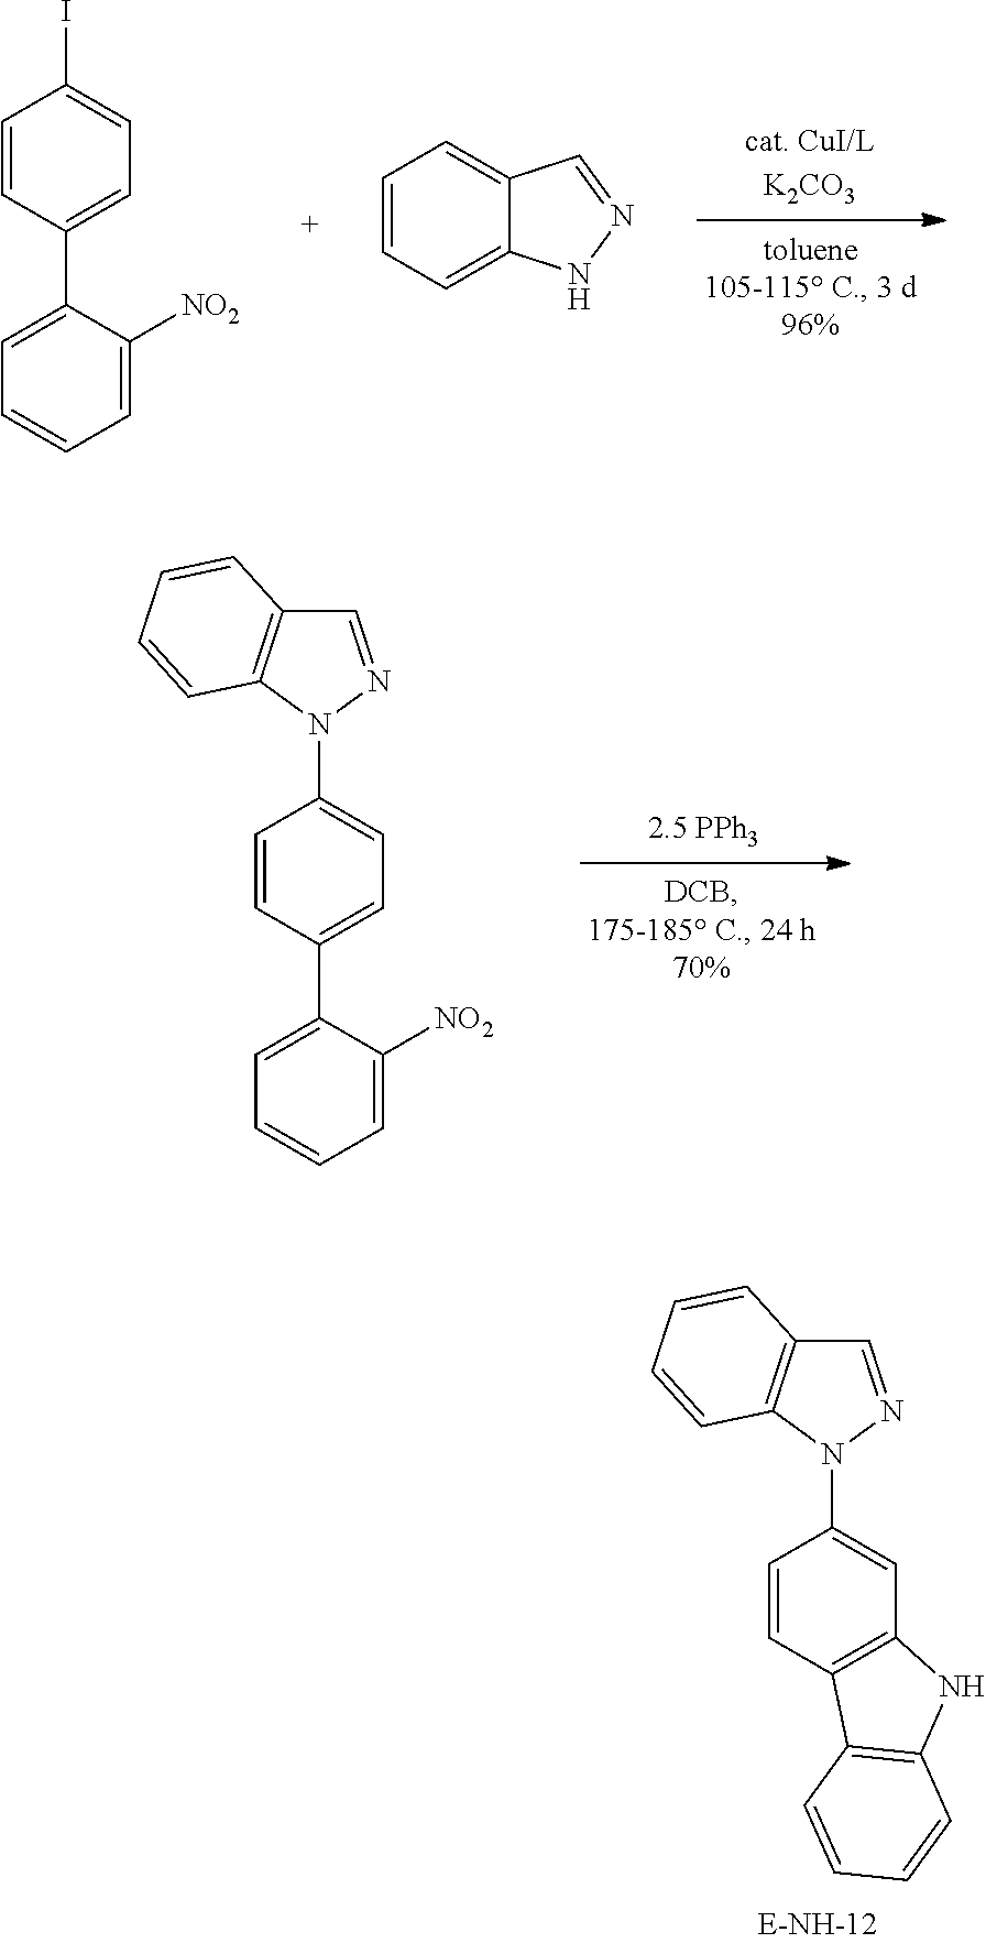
C1=CC=C([NO2])C(C2=CC=C(N3N=CC4=C3C=CC=C4)C=C2)=C1.C1=CC=C([NO2])C(C2=CC=C(I)C=C2)=C1.C1=CC=C2C(=C1)C=NN2.C1=CC2=C(C=C1N1N=CC3=C1C=CC=C3)NC1=C2C=CC=C1
